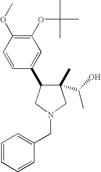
C1(C2C(C)(C(C)O)CN(CC3=CC=CC=C3)C2)=CC(OC(C)(C)C)=C(OC)C=C1
